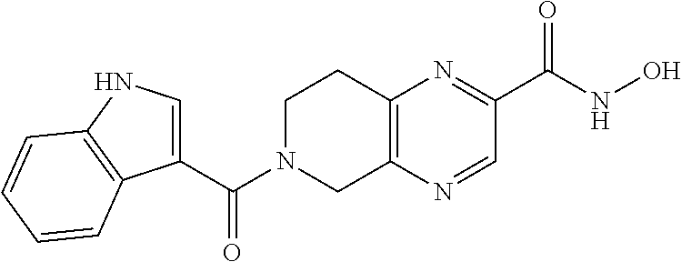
C12=C(N=CC(C(NO)=O)=N1)CN(C(C1=CNC3=C1C=CC=C3)=O)CC2
